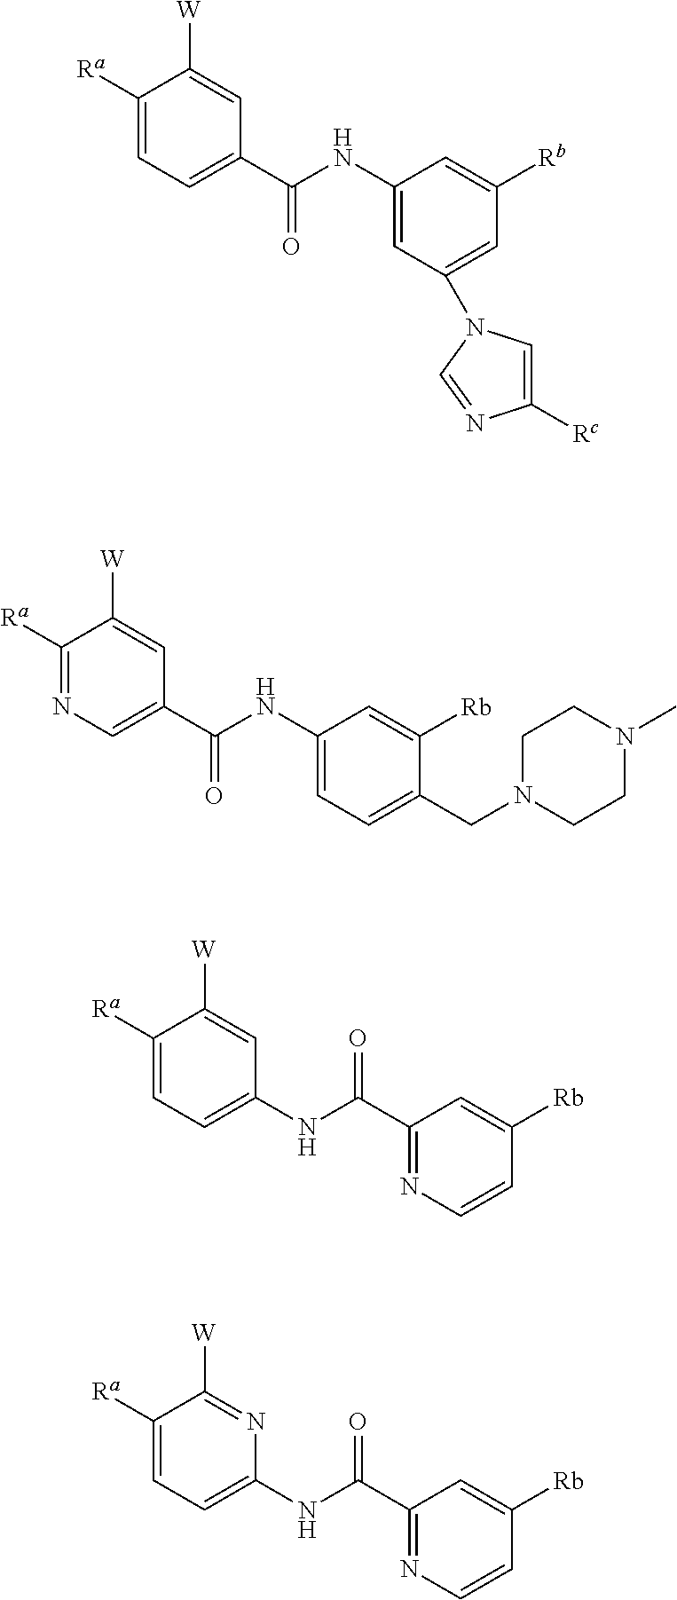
C1([Ra])=CC=C(C(NC2=CC(N3C=C([Rc])N=C3)=CC([Rb])=C2)=O)C=C1[W].C1([Ra])=NC=C(C(NC2=CC=C(CN3CCN(C)CC3)C([Rb])=C2)=O)C=C1[W].C1([Ra])=CC=C(NC(C2=NC=CC([Rb])=C2)=O)C=C1[W].C1([Ra])=CC=C(NC(C2=NC=CC([Rb])=C2)=O)N=C1[W]
